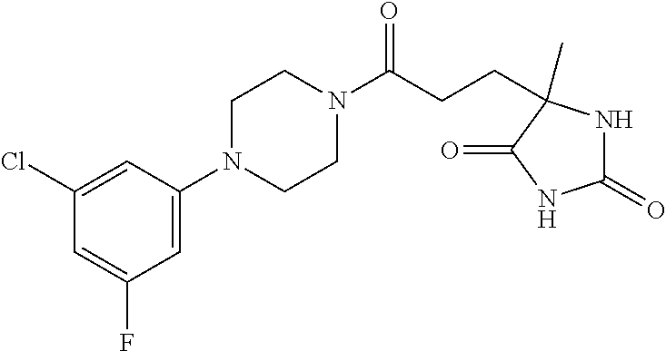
C1(=O)NC(CCC(N2CCN(C3=CC(F)=CC(Cl)=C3)CC2)=O)(C)C(=O)N1
